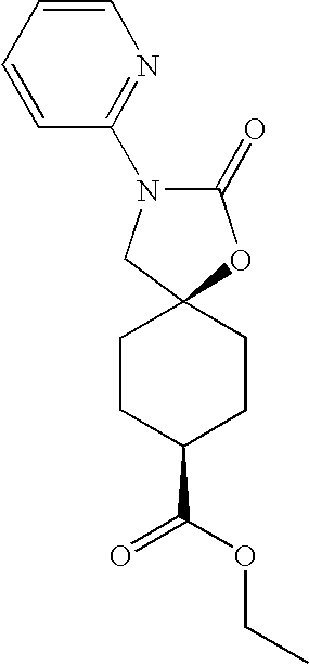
C1(=O)OC2(CN1C1=NC=CC=C1)CCC(C(=O)OCC)CC2
